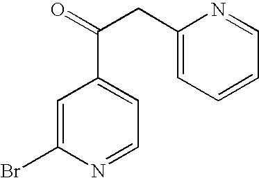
BrC1=CC(C(CC2=CC=CC=N2)=O)=CC=N1
